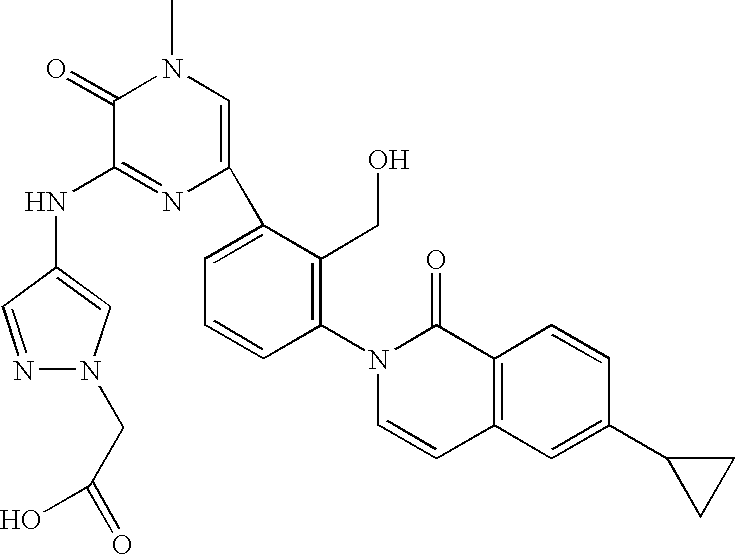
C1(=O)C(NC2=CN(CC(=O)O)N=C2)=NC(C2=CC=CC(N3C=CC4=C(C3=O)C=CC(C3CC3)=C4)=C2CO)=CN1C
